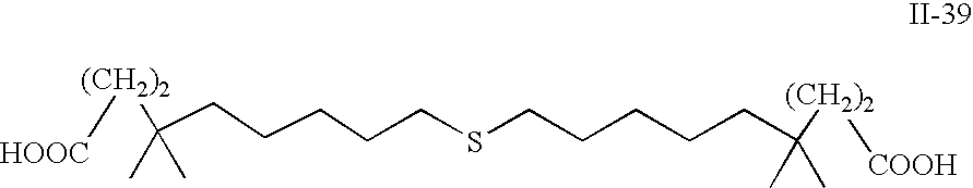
C(CSCCCCCC([(CH2)2][HOOC])(C)C)CCCC([(CH2)2][COOH])(C)C
